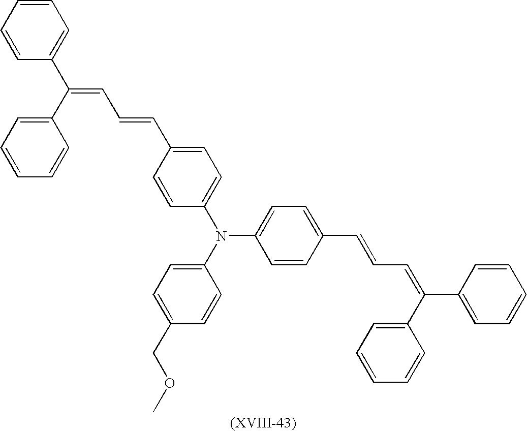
C1=CC=CC=C1C(C1=CC=CC=C1)=CC=CC1=CC=C(N(C2=CC=C(COC)C=C2)C2=CC=C(C=CC=C(C3=CC=CC=C3)C3=CC=CC=C3)C=C2)C=C1
